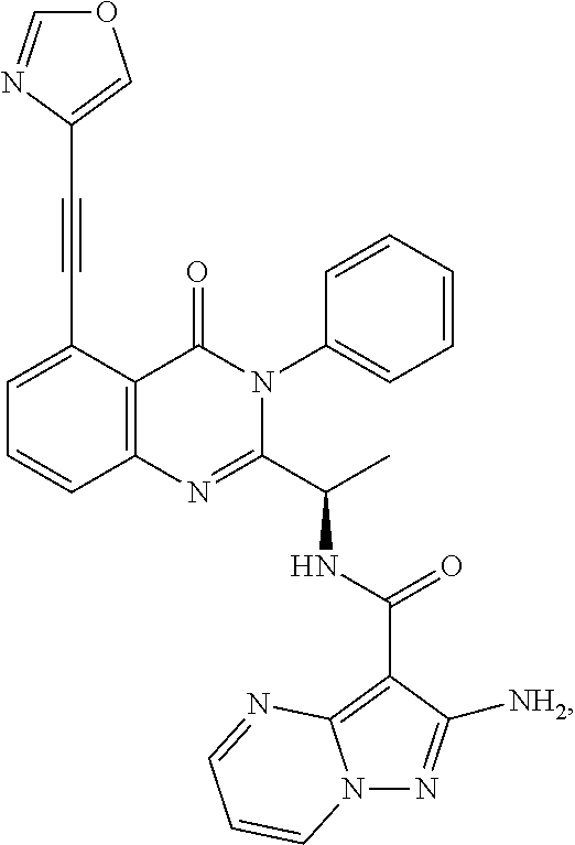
C1(C#CC2=COC=N2)=CC=CC2=C1C(=O)N(C1=CC=CC=C1)C(C(C)NC(C1=C3N(N=C1[NH2])C=CC=N3)=O)=N2
